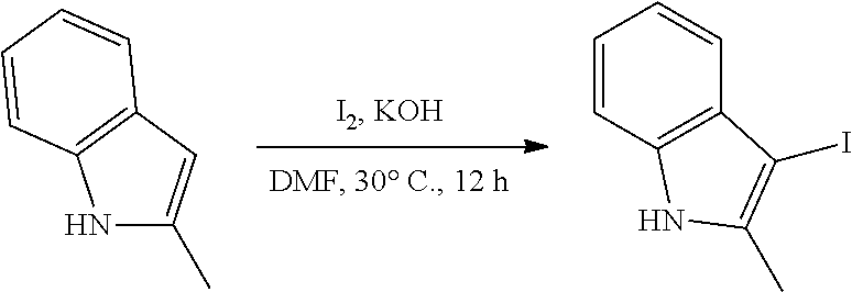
C1=CC2=C(C=C1)C(I)=C(C)N2.N1C(C)=CC2=C1C=CC=C2
